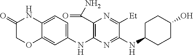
C1(NC2=C(C(N)=O)N=C([Et])C(NC3CCC(O)CC3)=N2)=CC=C2C(=C1)OCC(=O)N2
